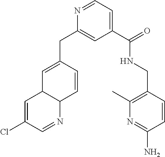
C1=C(Cl)C=NC2C1C=C(CC1=CC(C(=O)NCC3=C(C)N=C(N)C=C3)=CC=N1)C=C2
